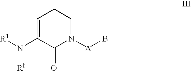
C1=C(N([Rb])[R1])C(=O)N([A]B)CC1
